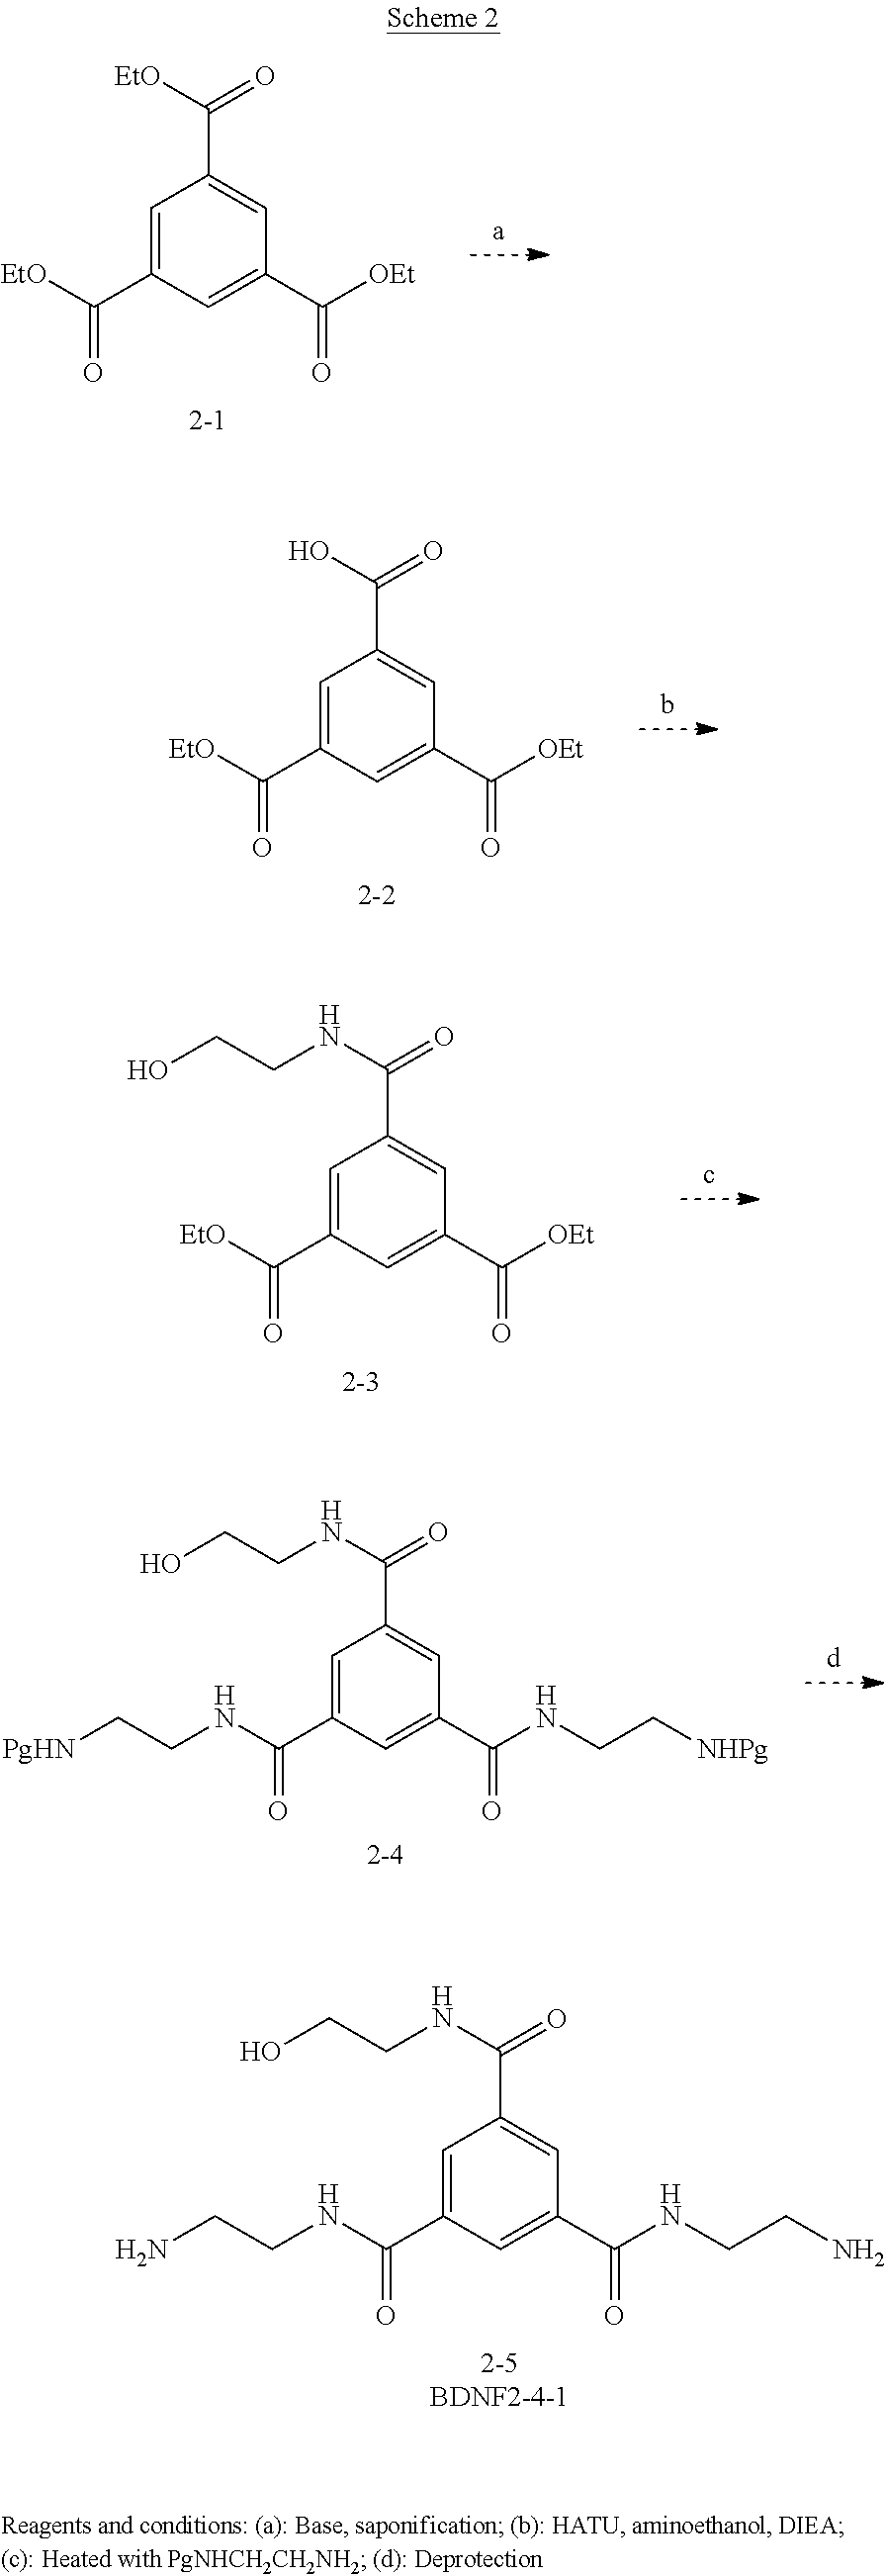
C1=C(C([EtO])=O)C=C(C([OEt])=O)C=C1C([EtO])=O.C1=C(C(NCCN)=O)C=C(C(NCCN)=O)C=C1C(NCCO)=O.C1=C(C([EtO])=O)C=C(C([OEt])=O)C=C1C(O)=O.C1=C(C([EtO])=O)C=C(C([OEt])=O)C=C1C(NCCO)=O.C1=C(C(NCC[PgHN])=O)C=C(C(NCC[NHPg])=O)C=C1C(NCCO)=O
